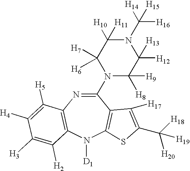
C1(N2C([H8])([H9])C([H12])([H13])N(C([H14])([H16])[H15])C([H10])([H11])C2([H7])[H6])=NC2=C(N([D1])C3=C1C([H17])=C(C([H18])([H20])[H19])S3)C([H2])=C([H3])C([H4])=C2[H5]
